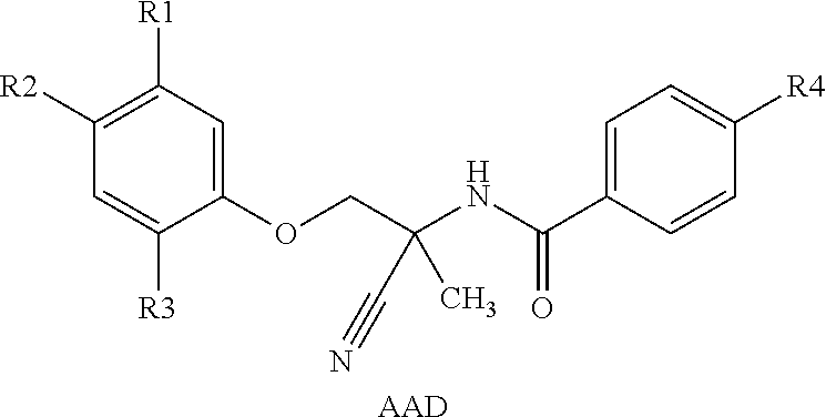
C1([R3])=CC([R2])=C([R1])C=C1OCC(C#N)(C)NC(C1=CC=C([R4])C=C1)=O.[AAD]
